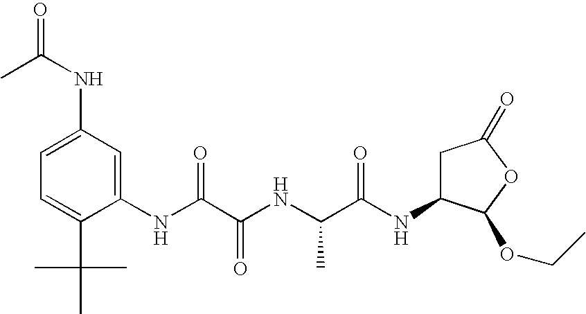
N(C(C(NC(C(NC1CC(=O)OC1OCC)=O)C)=O)=O)C1=CC(NC(C)=O)=CC=C1C(C)(C)C
